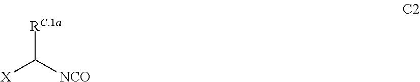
[X]C([NCO])[RC.1a]
